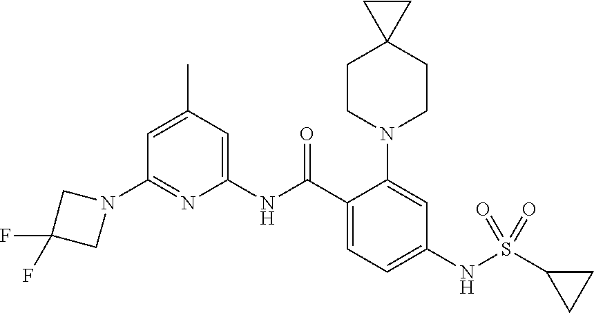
N1(C2=NC(NC(C3=CC=C(NS(C4CC4)(=O)=O)C=C3N3CCC4(CC3)CC4)=O)=CC(C)=C2)CC(F)(F)C1
